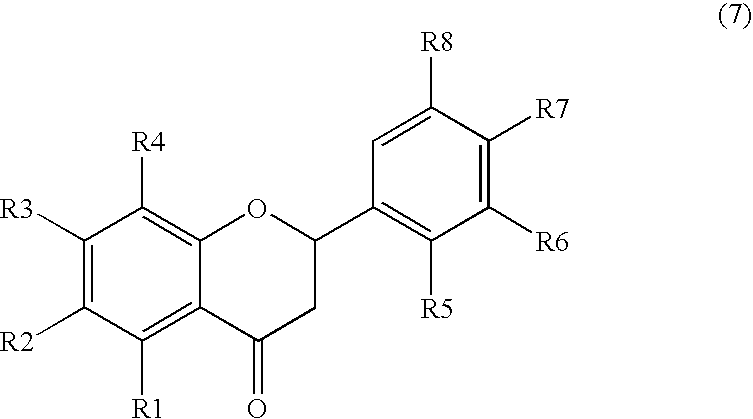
C1([R2])=C([R3])C([R4])=C2C(=C1[R1])C(=O)CC(C1=C([R5])C([R6])=C([R7])C([R8])=C1)O2
